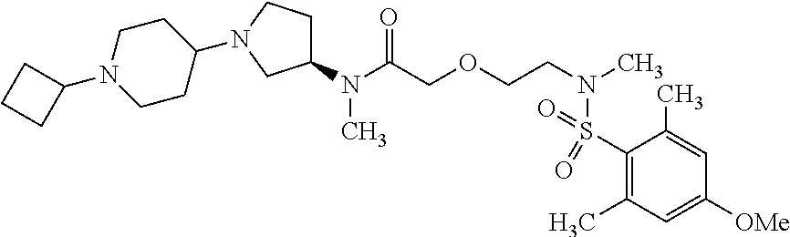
C1(N(C(COCCN(C)S(C2=C(C)C=C([OMe])C=C2C)(=O)=O)=O)C)CCN(C2CCN(C3CCC3)CC2)C1
